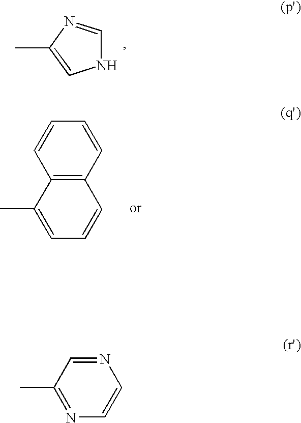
C1(C)=NC=CN=C1.C1(C)=CC=CC2=C1C=CC=C2.C1=NC(C)=CN1
